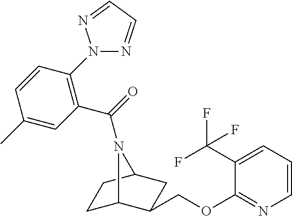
C1C2C(COC3=NC=CC=C3C(F)(F)F)CC(C1)N2C(=O)C1=C(N2N=CC=N2)C=CC(C)=C1
